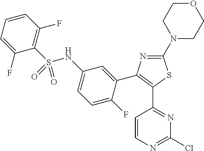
C1(N2CCOCC2)=NC(C2=CC(NS(C3=C(F)C=CC=C3F)(=O)=O)=CC=C2F)=C(C2=NC(Cl)=NC=C2)S1
